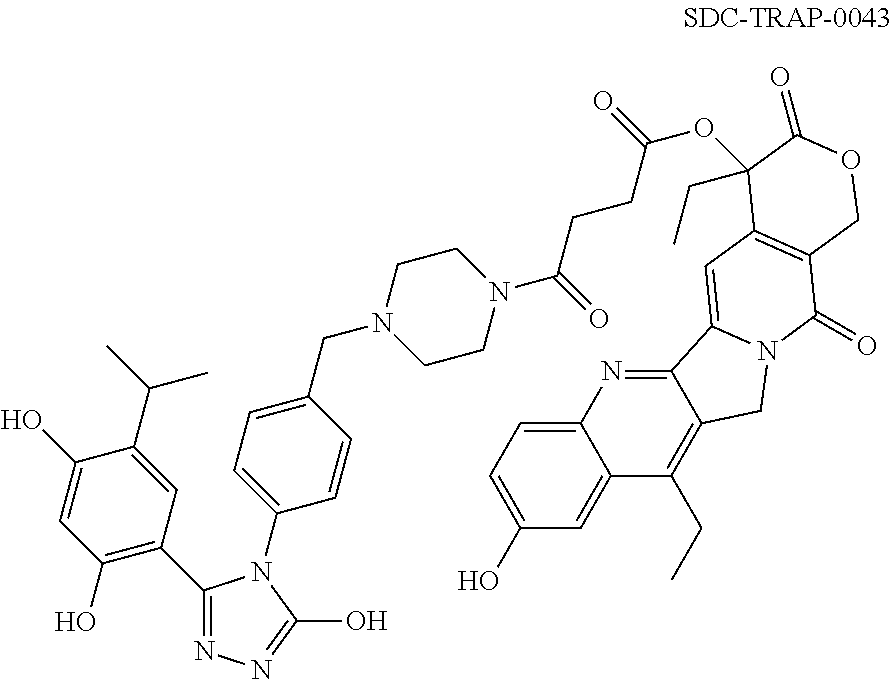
C1(O)=C(C2=NN=C(O)N2C2=CC=C(CN3CCN(C(CCC(OC4(CC)C5=C(COC4=O)C(=O)N4CC6=C(CC)C7=CC(O)=CC=C7N=C6C4=C5)=O)=O)CC3)C=C2)C=C(C(C)C)C(O)=C1
